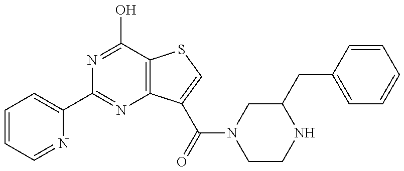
N1=C(O)C2=C(N=C1C1=CC=CC=N1)C(C(N1CCNC(CC3=CC=CC=C3)C1)=O)=CS2
